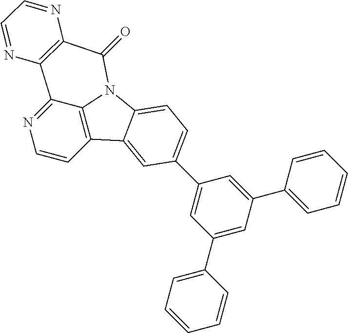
C1=CC2=C3C(=N1)C1=C(C(=O)N3C3=CC=C(C4=CC(C5=CC=CC=C5)=CC(C5=CC=CC=C5)=C4)C=C23)N=CC=N1
